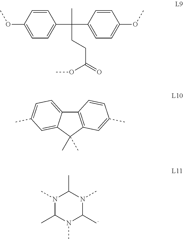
N1(C)C(C)N(C)C(C)N(C)C1C.C1(OC)=CC=C(C(C2=CC=C(OC)C=C2)(C)CCC(=O)OC)C=C1.C12=CC=C(C)C=C1C(C)(C)C1=C2C=CC(C)=C1
